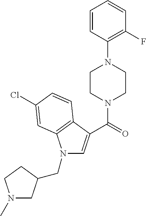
C1=CC(N2CCN(C(=O)C3=CN(CC4CN(C)CC4)C4=C3C=CC(Cl)=C4)CC2)=C(F)C=C1
